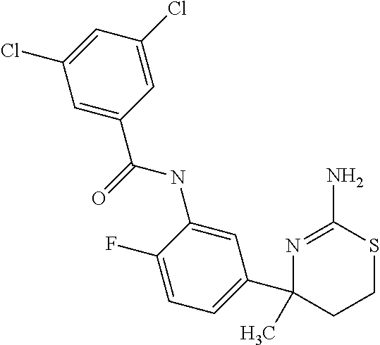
C1SC(N)=NC(C2=CC=C(F)C(NC(=O)C3=CC(Cl)=CC(Cl)=C3)=C2)(C)C1
